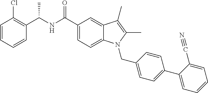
C1=CC=CC(C(NC(C2=CC=C3C(=C2)C(C)=C(C)N3CC2=CC=C(C3=CC=CC=C3C#N)C=C2)=O)C)=C1Cl
